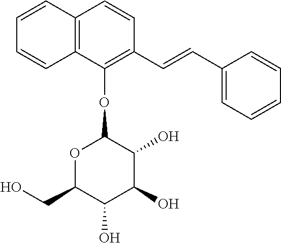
C12=C(C=CC(C=CC3=CC=CC=C3)=C1OC1OC(CO)C(O)C(O)C1O)C=CC=C2
